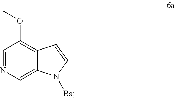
C12=C(OC)C=NC=C1N([Bs])C=C2
